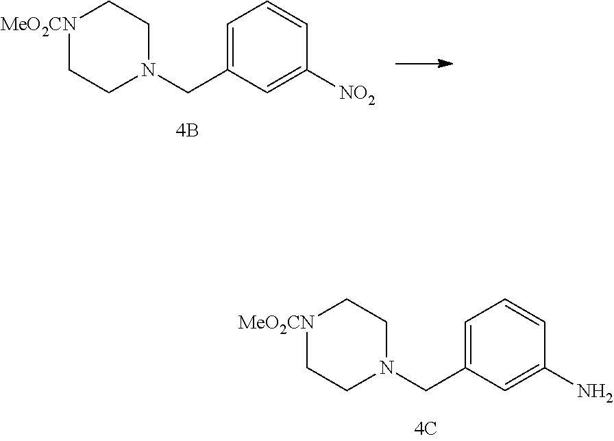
C1=C(CN2CC[MeO2CN]CC2)C=C([NO2])C=C1.C1=C(CN2CC[MeO2CN]CC2)C=C(N)C=C1
